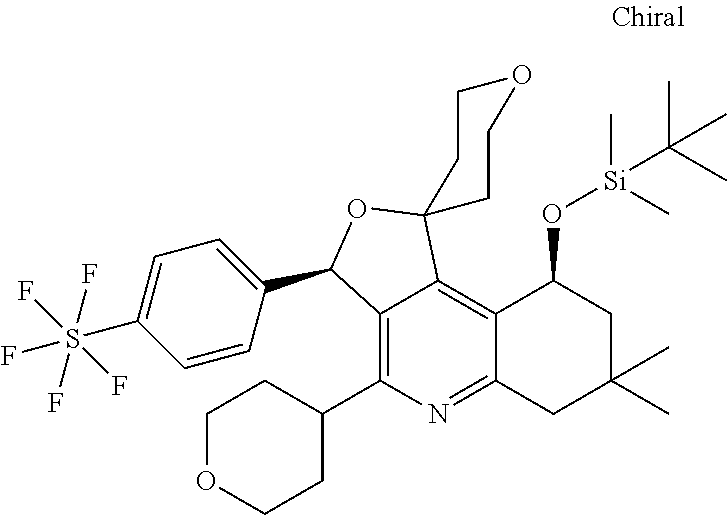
C12=C(C3CCOCC3)N=C3C(=C1C1(OC2C2=CC=C(S(F)(F)(F)(F)F)C=C2)CCOCC1)C(O[Si](C(C)(C)C)(C)C)CC(C)(C)C3
